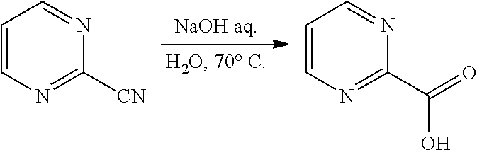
C1=CN=C([CN])N=C1.C1=CN=C(C(O)=O)N=C1
